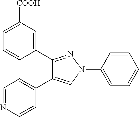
C1=NC=CC(C2=CN(C3=CC=CC=C3)N=C2C2=CC([COOH])=CC=C2)=C1
